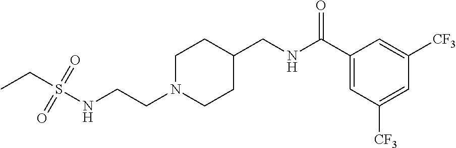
C1N(CCNS(CC)(=O)=O)CCC(CNC(C2=CC([CF3])=CC([CF3])=C2)=O)C1
